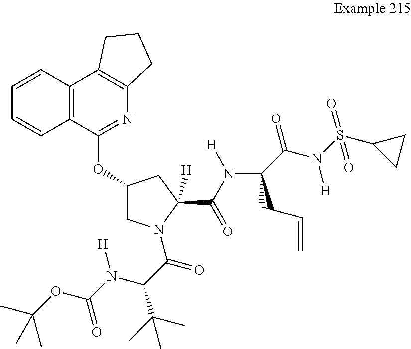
C1=CC2=C(C=C1)C1=C(N=C2OC2CN(C(C(C(C)(C)C)N(C(=O)OC(C)(C)C)[H])=O)C([H])(C(=O)N(C3(C(N(S(C4CC4)(=O)=O)[H])=O)CC3C=C)[H])C2)CCC1
